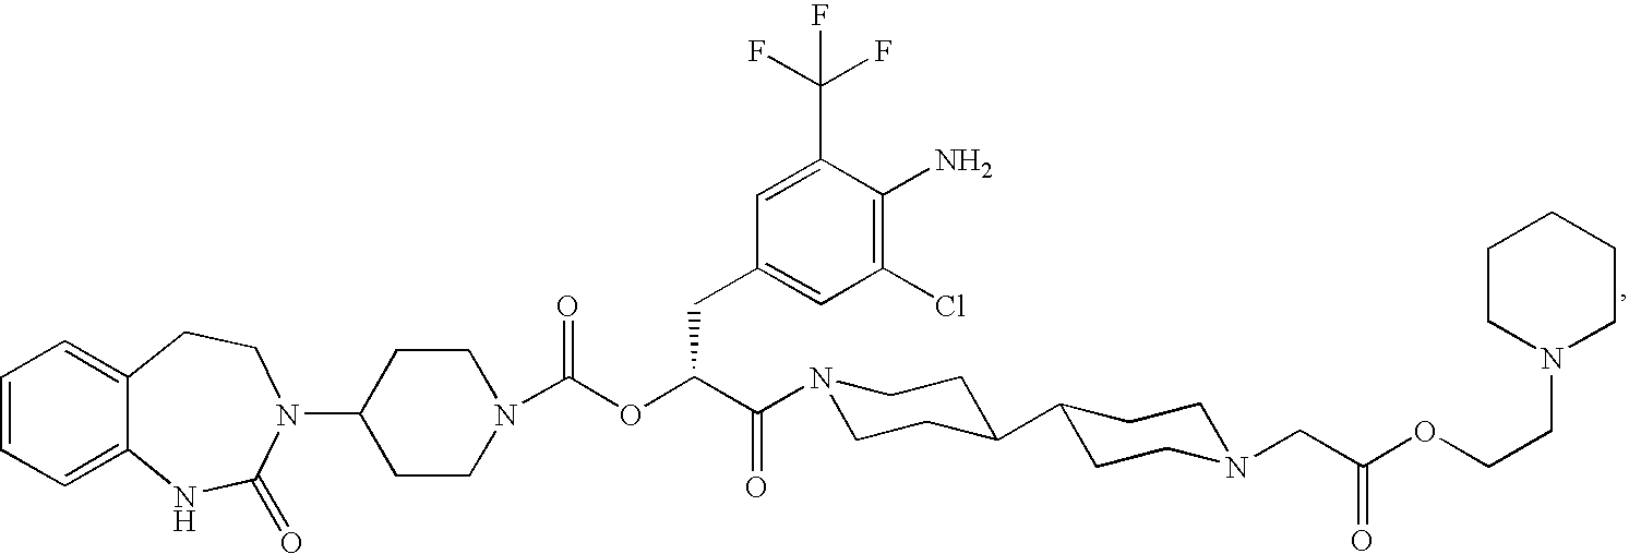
C1=CC=C2C(=C1)CCN(C1CCN(C(OC(C(=O)N3CCC(C4CCN(CC(OCCN5CCCCC5)=O)CC4)CC3)CC3=CC(Cl)=C(N)C(C(F)(F)F)=C3)=O)CC1)C(=O)N2
